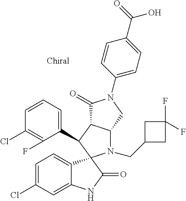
C1(C2C3C(N(CC4CC(F)(F)C4)C24C2=CC=C(Cl)C=C2NC4=O)CN(C2=CC=C(C(=O)O)C=C2)C3=O)=CC=CC(Cl)=C1F
